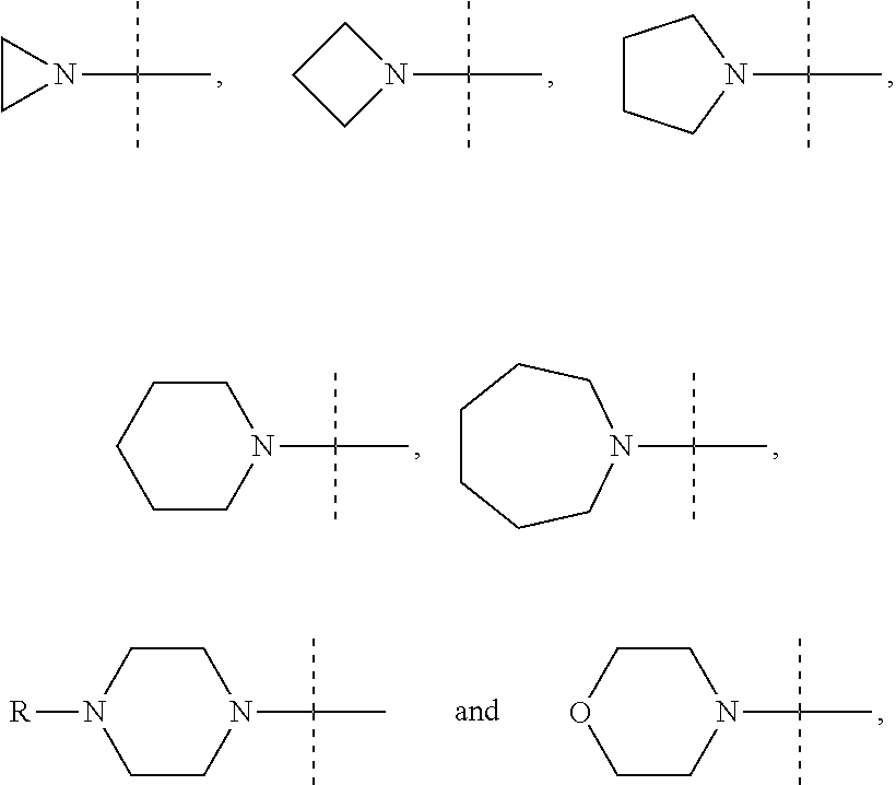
N1(C(C)(C)C)CCCC1.N1(C(C)(C)C)CCC1.N1(C(C)(C)C)CC1.N1(C(C)(C)C)CCCCC1.N1(C(C)(C)C)CCCCCC1.N1(C(C)(C)C)CCN([R])CC1.N1(C(C)(C)C)CCOCC1
